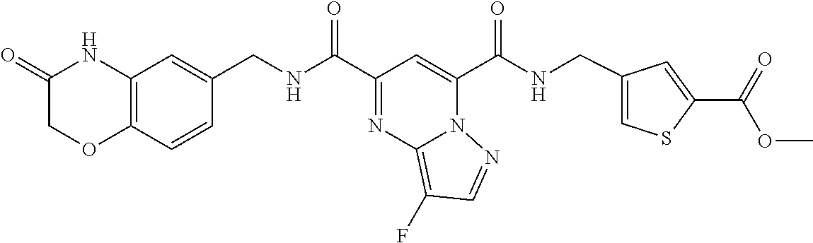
N1=C(C(=O)NCC2=CC3=C(C=C2)OCC(=O)N3)C=C(C(=O)NCC2=CSC(C(OC)=O)=C2)N2C1=C(F)C=N2
